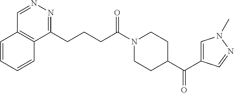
C1=CC=CC2=C1C=NN=C2CCCC(N1CCC(C(=O)C2=CN(C)N=C2)CC1)=O
